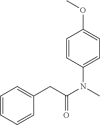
C1=CC(N(C(=O)CC2=CC=CC=C2)C)=CC=C1OC
